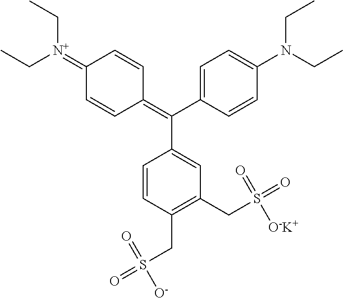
C1=C(C(=C2C=CC(=[N+](CC)CC)C=C2)C2=CC(CS(=O)(=O)[O-K+])=C(CS(=O)(=O)[O-])C=C2)C=CC(N(CC)CC)=C1
